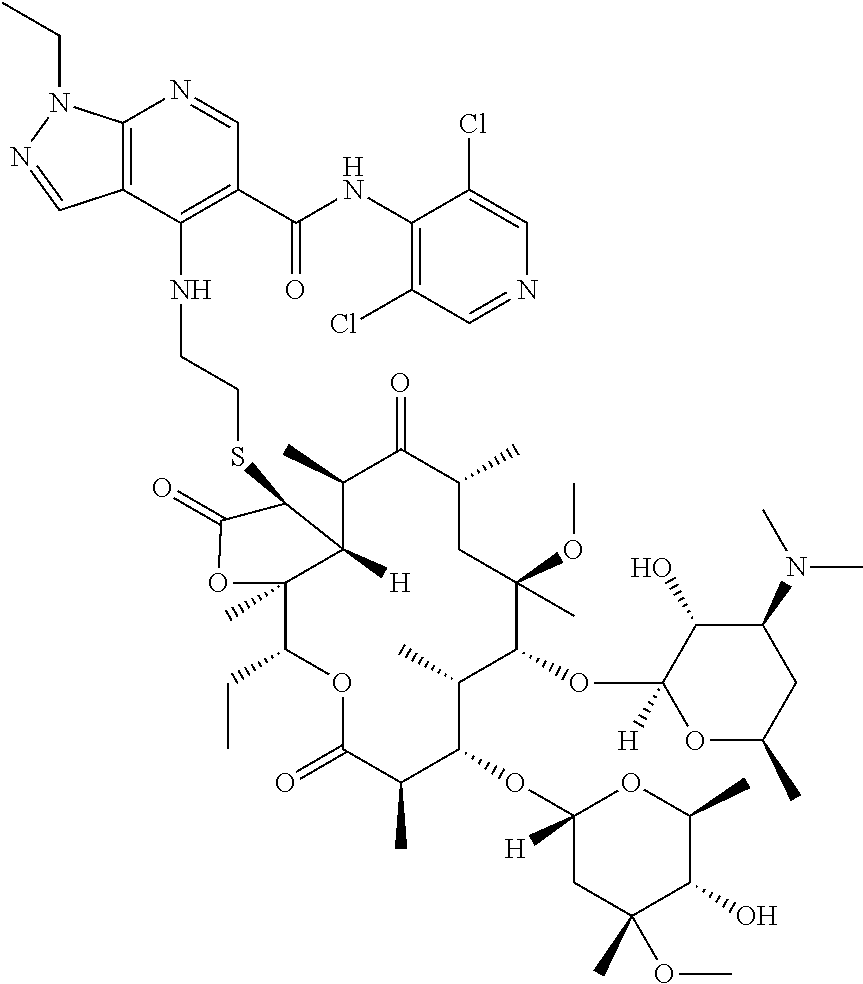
C12([H])C(C)C(=O)C(C)CC(OC)(C)C(OC3([H])OC(C)CC(N(C)C)C3O)C(C)C(OC3([H])CC(C)(OC)C(O)C(C)O3)C(C)C(=O)OC(CC)C1(C)OC(=O)C2SCCNC1=C(C(NC2=C(Cl)C=NC=C2Cl)=O)C=NC2=C1C=NN2CC
